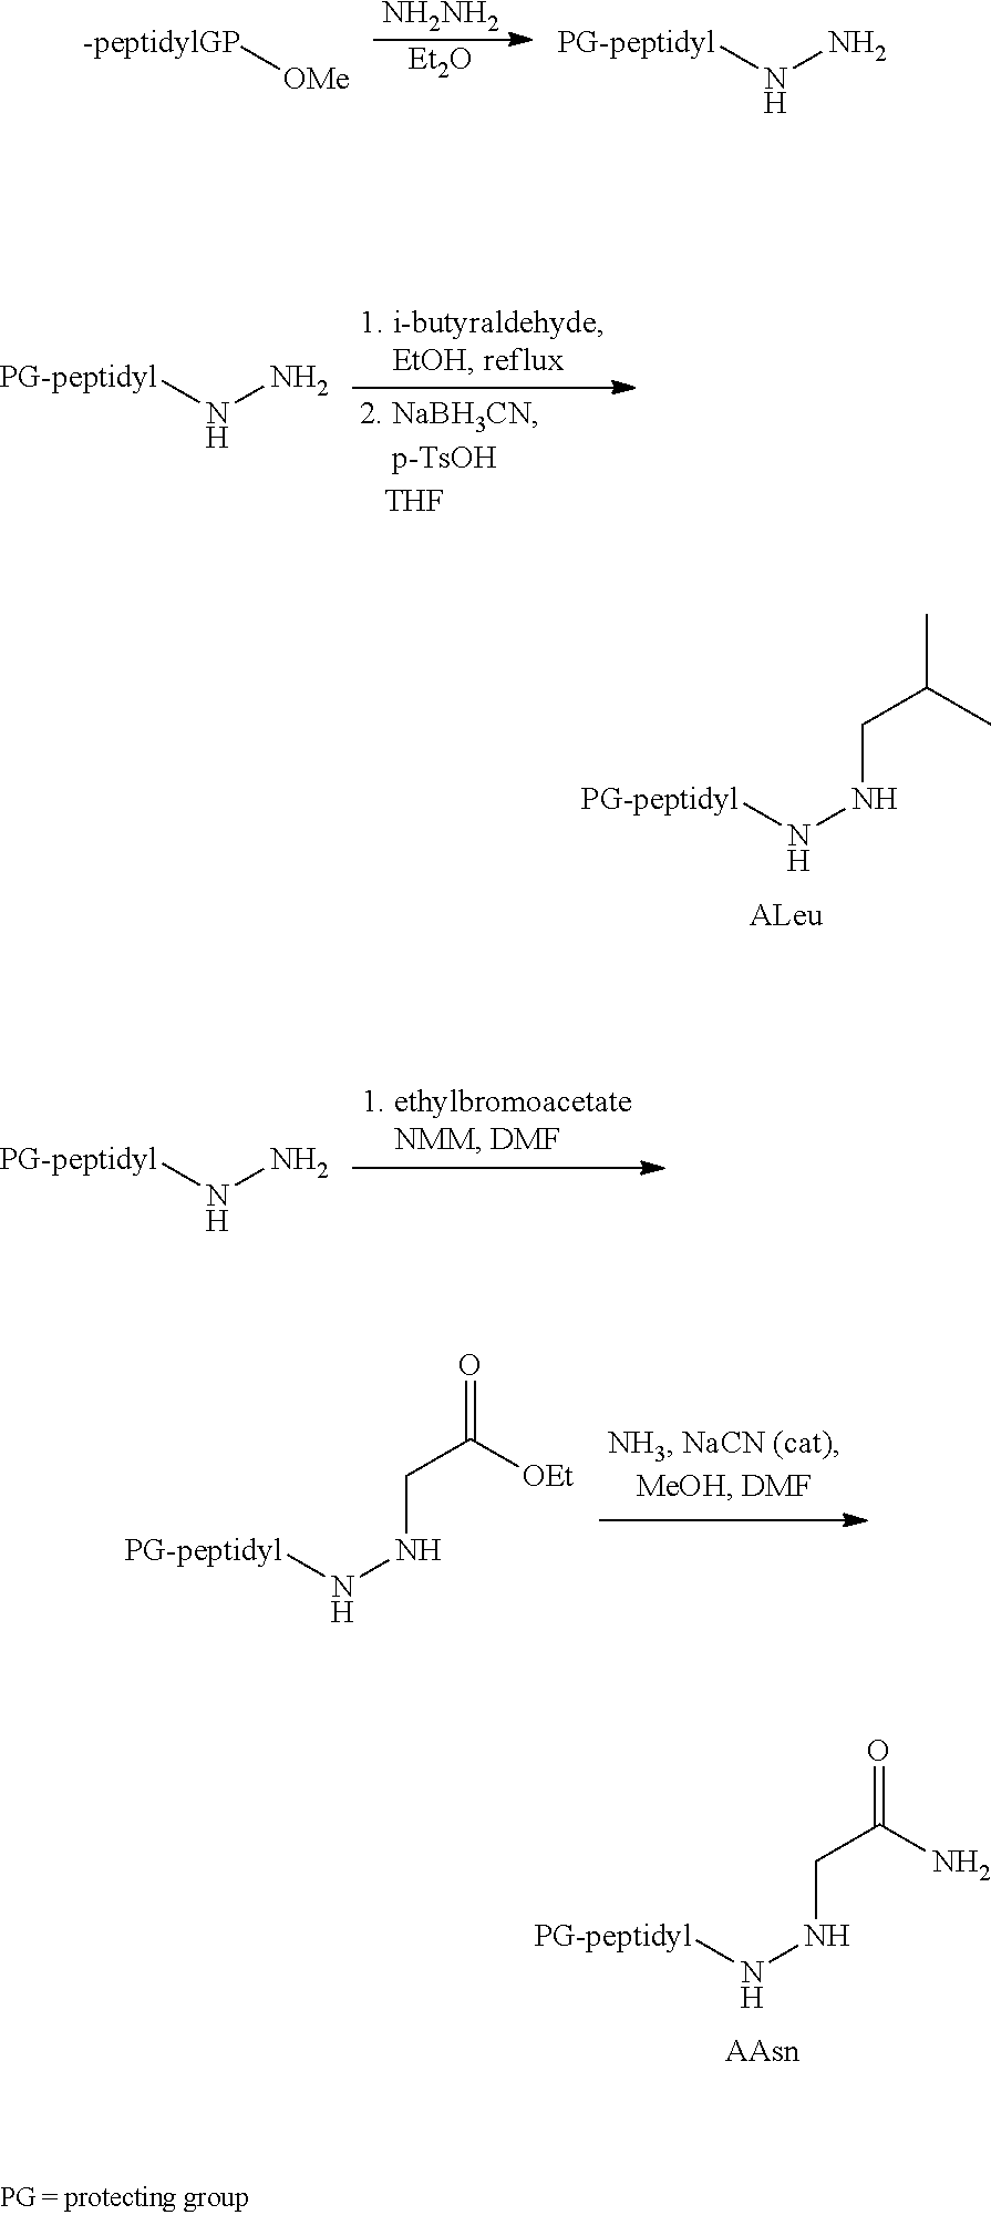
[PG-peptidyl]NNCC(C)C.[PG-peptidyl]NNCC(=O)N.[NH2NH2].[Et2O].[-peptidylGP][OMe].[PG-peptidyl]NN.[PG-peptidyl]NN.[PG-peptidyl]NN.[PG-peptidyl]NNCC(=O)[OEt]
